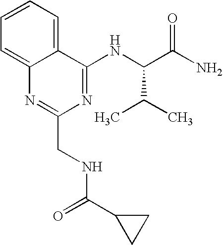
C12=CC=CC=C1N=C(CNC(C1CC1)=O)N=C2NC(C(N)=O)C(C)C
